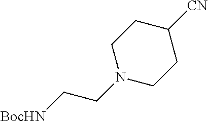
C1N(CC[BocHN])CCC([CN])C1
